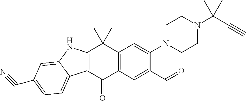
C12=C(C=C(C(=O)C)C(N3CCN(C(C#C)(C)C)CC3)=C1)C(=O)C1=C(C2(C)C)NC2=CC(C#N)=CC=C12
